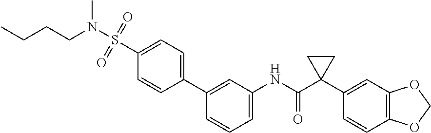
C1=C(NC(C2(C3=CC4=C(C=C3)OCO4)CC2)=O)C=C(C2=CC=C(S(=O)(=O)N(CCCC)C)C=C2)C=C1
